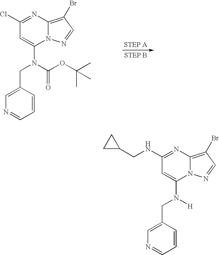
C1=C(N(C(OC(C)(C)C)=O)CC2=CN=CC=C2)N2C(=C(Br)C=N2)N=C1Cl.C1=C(N([H])CC2=CN=CC=C2)N2C(=C(Br)C=N2)N=C1NCC1CC1
